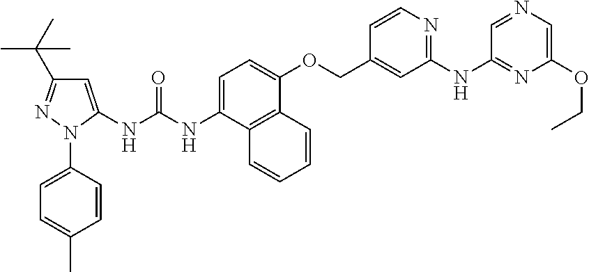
N(C1=CC=C(OCC2=CC(NC3=NC(OCC)=CN=C3)=NC=C2)C2=C1C=CC=C2)C(=O)NC1=CC(C(C)(C)C)=NN1C1=CC=C(C)C=C1
